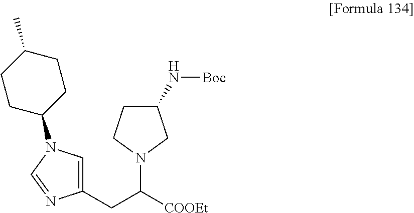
C(CC1=CN(C2CCC(C)CC2)C=N1)([COOEt])N1CC(N[Boc])CC1
